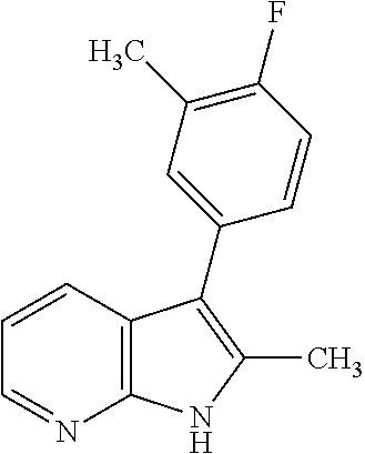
C12=C(C=CC=N1)C(C1=CC(C)=C(F)C=C1)=C(C)N2
